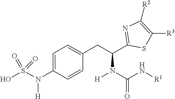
C1=C(N(S(O)(=O)=O)[H])C=CC(CC(N(C(=O)N[R1])[H])C2=NC([R2])=C([R3])S2)=C1
